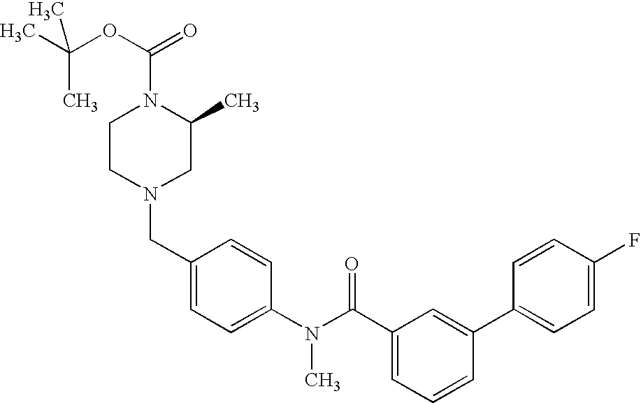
CC(OC(=O)N1CCN(CC2=CC=C(N(C(C3=CC=CC(C4=CC=C(F)C=C4)=C3)=O)C)C=C2)CC1C)(C)C
